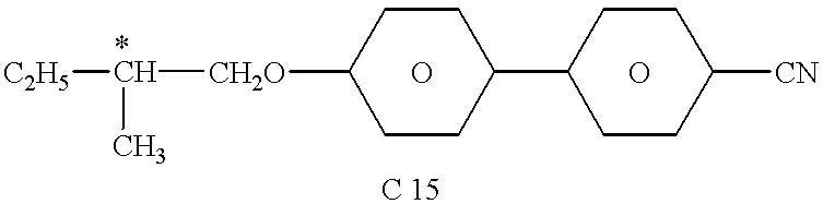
[C2H5][*CH]([CH2O]C1CCC(C2CCC([CN])CC2)CC1)C.O.O
